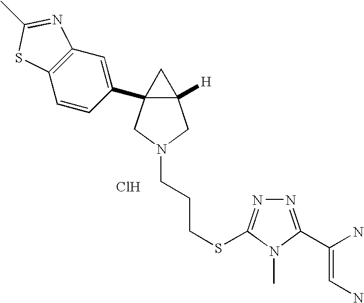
Cl.C12([H])CN(CCCSC3=NN=C(C(=CN)N)N3C)CC1(C1=CC3=C(C=C1)SC(C)=N3)C2
